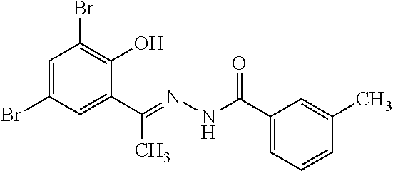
C1=C(Br)C=C(C(=NNC(C2=CC=CC(C)=C2)=O)C)C(O)=C1Br
